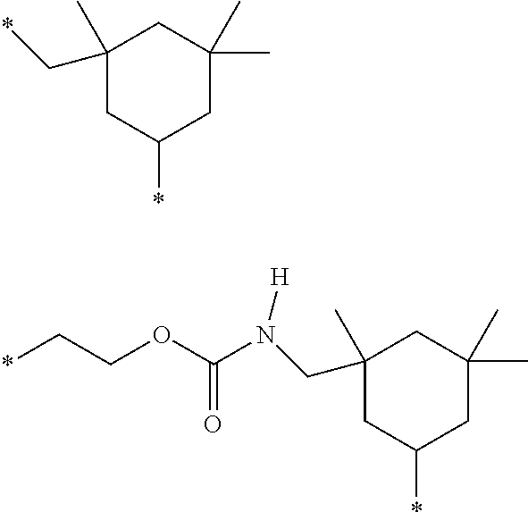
C1(C*)(C)CC(*)CC(C)(C)C1.C1(CN([H])C(OCC*)=O)(C)CC(*)CC(C)(C)C1
